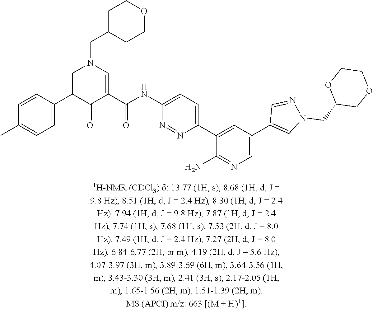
C1(C2=CN(CC3CCOCC3)C=C(C(NC3=CC=C(C4=CC(C5=CN(CC6COCCO6)N=C5)=CN=C4N)N=N3)=O)C2=O)=CC=C(C)C=C1
